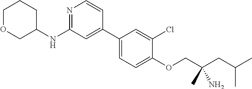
C1(C2=CC(NC3CCCOC3)=NC=C2)=CC=C(OCC(CC(C)C)(N)C)C(Cl)=C1
